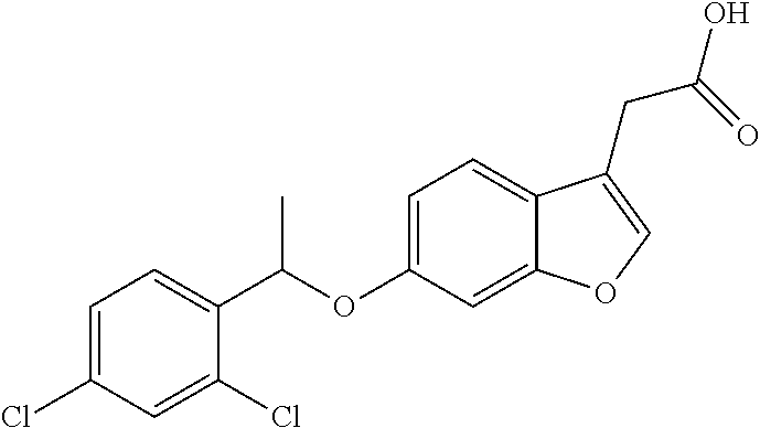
C1=C(Cl)C=C(Cl)C(C(OC2=CC=C3C(=C2)OC=C3CC(=O)O)C)=C1
